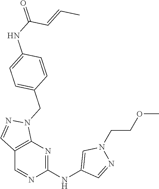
C12=C(N=C(NC3=CN(CCOC)N=C3)N=C1)N(CC1=CC=C(NC(=O)C=CC)C=C1)N=C2
